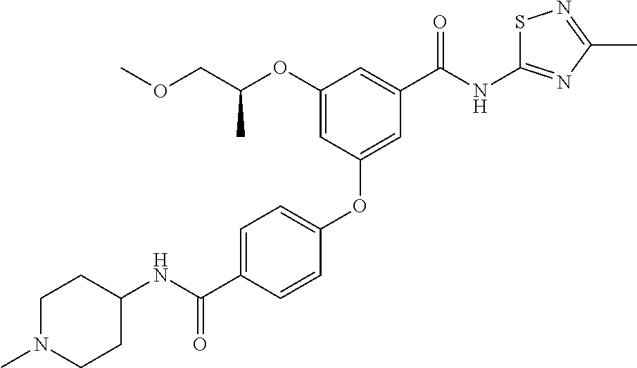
C1=CC(OC2=CC(C(NC3=NC(C)=NS3)=O)=CC(OC(COC)C)=C2)=CC=C1C(NC1CCN(C)CC1)=O
